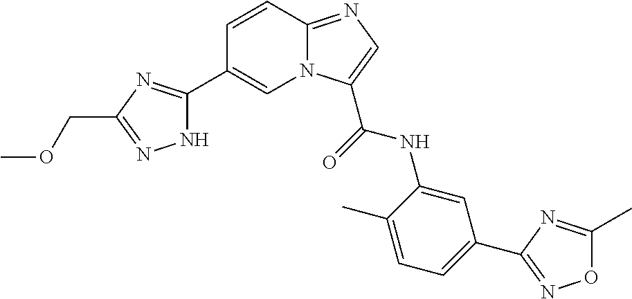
N12C(=NC=C1C(=O)NC1=CC(C3=NOC(C)=N3)=CC=C1C)C=CC(C1=NC(COC)=NN1)=C2
